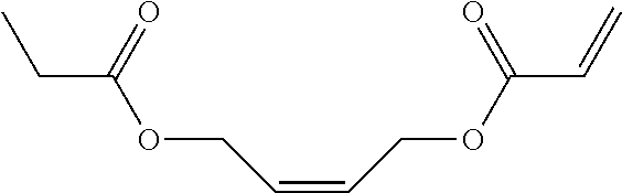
CCC(OCC=CCOC(=O)C=C)=O
